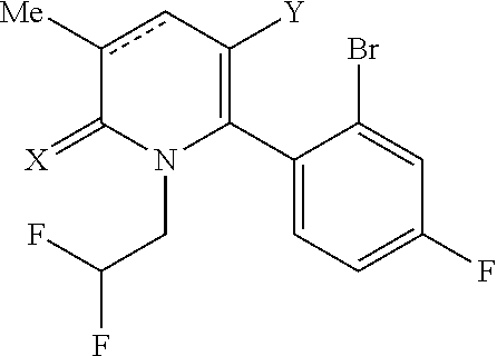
C1(C2=C([Y])cc([Me])C(=[X])N2CC(F)F)=CC=C(F)C=C1Br
